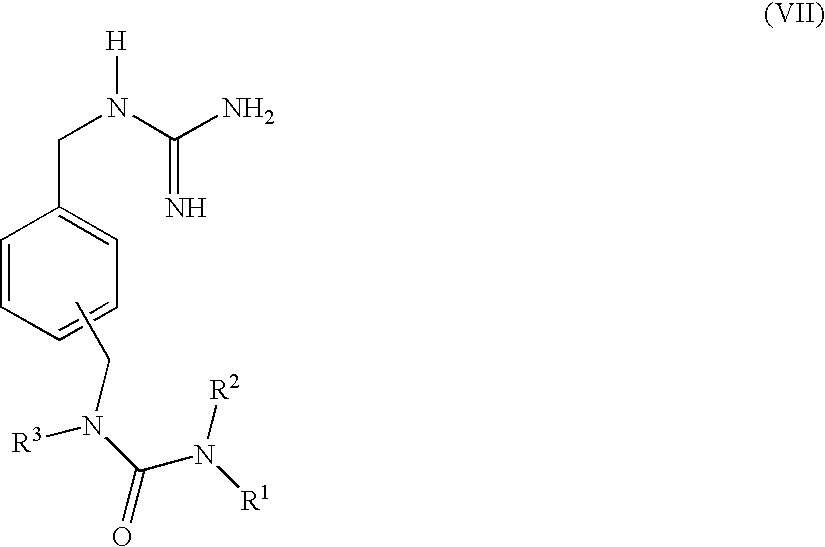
C1=CC=CC=C1CN(C(N)=N)[H].CCN(C(N([R1])[R2])=O)[R3]
